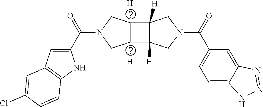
[H].C1=C(C(N2CC3C(C4([H])C3([H])CN(C(C3=CC=C5C(=C3)N=NN5)=O)C4)C2)=O)NC2=C1C=C(Cl)C=C2.[H]
